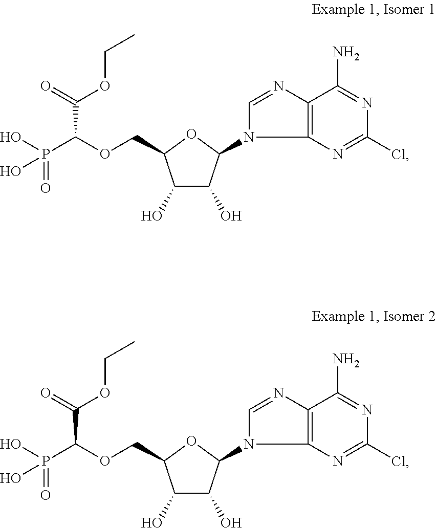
C12=C(N=C(Cl)N=C1N)N(C1C(O)C(O)C(COC(P(O)(=O)O)C(=O)OCC)O1)C=N2.C12=C(N=C(Cl)N=C1N)N(C1C(O)C(O)C(COC(P(O)(=O)O)C(=O)OCC)O1)C=N2
